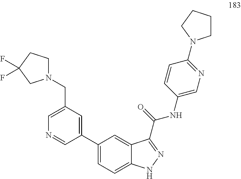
C1(C2=CC(CN3CCC(F)(F)C3)=CN=C2)=CC=C2C(=C1)C(C(NC1=CN=C(N3CCCC3)C=C1)=O)=NN2
